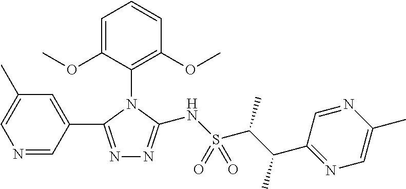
N1=C(C2=CC(C)=CN=C2)N(C2=C(OC)C=CC=C2OC)C(NS(C(C(C2=NC=C(C)N=C2)C)C)(=O)=O)=N1
